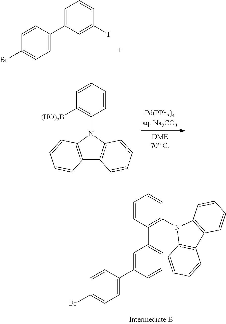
C1=CC=CC(N2C3=C(C4=C2C=CC=C4)C=CC=C3)=C1[(HO)2B].C1=C(C2=C(N3C4=C(C5=C3C=CC=C5)C=CC=C4)C=CC=C2)C=C(C2=CC=C(Br)C=C2)C=C1.C1=CC(C2=CC=CC(I)=C2)=CC=C1Br
